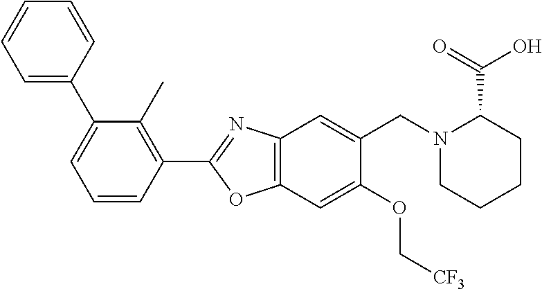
N1(CC2=CC3=C(OC(C4=C(C)C(C5=CC=CC=C5)=CC=C4)=N3)C=C2OC[CF3])CCCCC1C(=O)O
